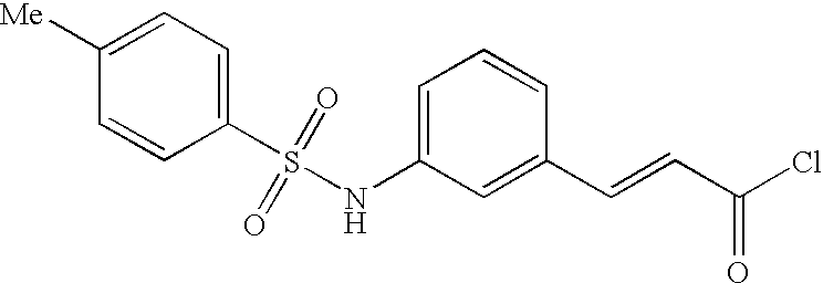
[Me]C1=CC=C(S(=O)(=O)NC2=CC=CC(C=CC(Cl)=O)=C2)C=C1
